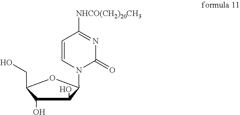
C1(O)C(O)C(N2C=CC([NHCO(CH2)20CH3])=NC2=O)OC1CO
